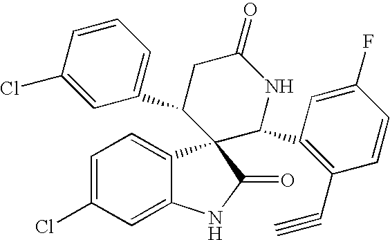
C1=C(Cl)C=C2C(=C1)C1(C(=O)N2)C(C2=CC=CC(Cl)=C2)CC(=O)NC1C1=C(C#C)C=CC(F)=C1
